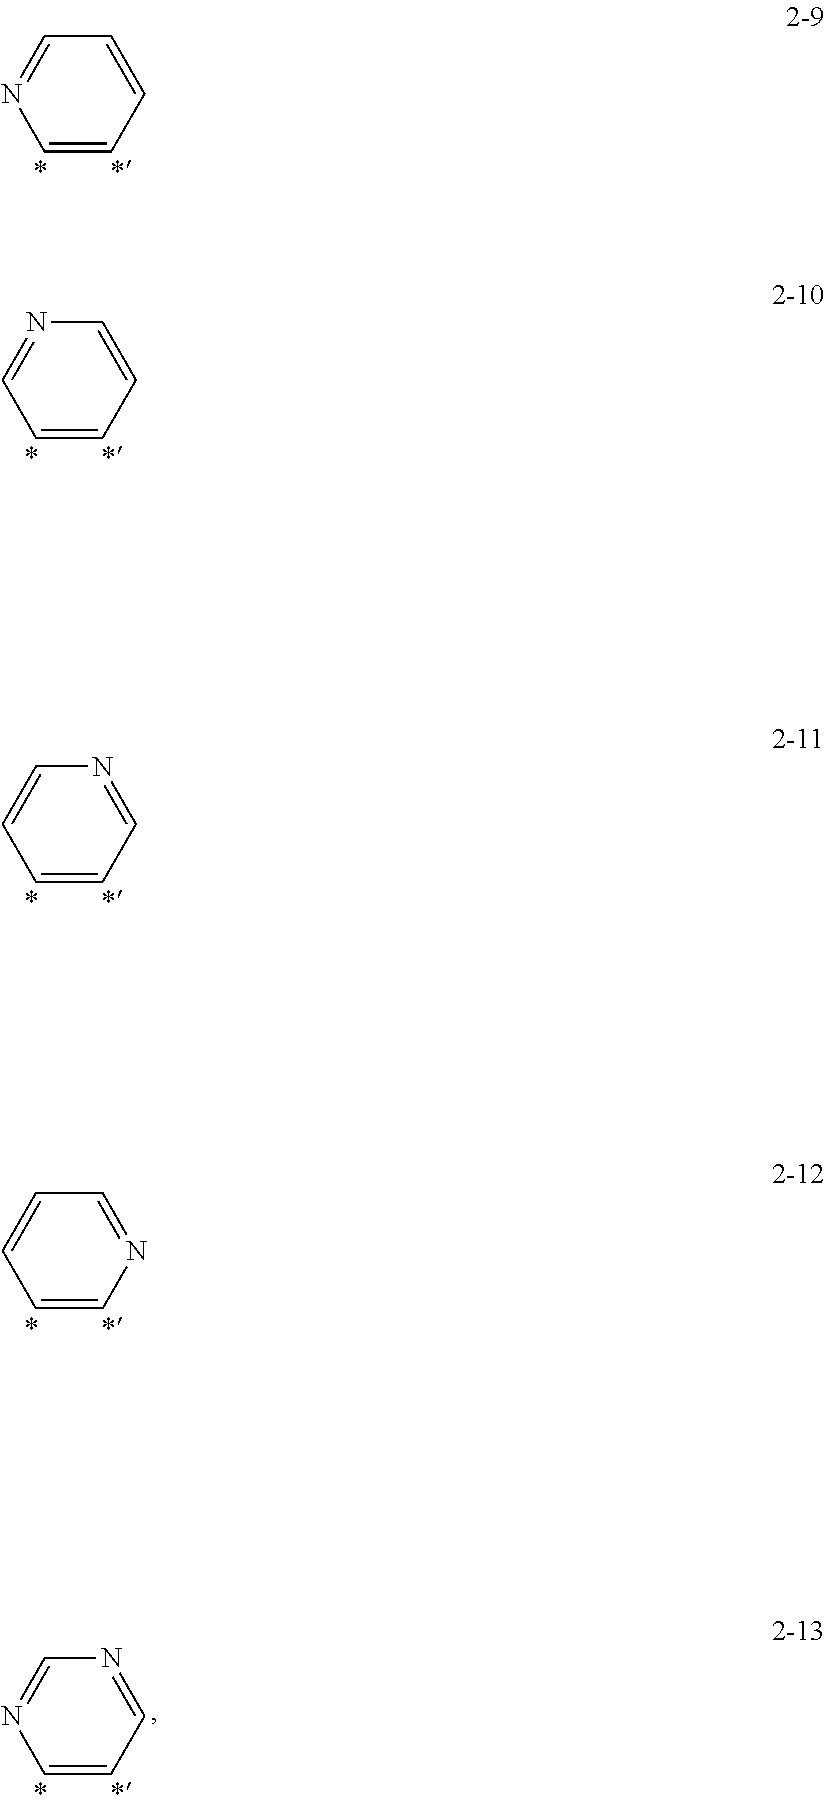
C1=CC=CN=C1.C1=CC=CC=N1.C1=CC=NC=C1.C1=CN=CC=C1.C1=CC=NC=N1
